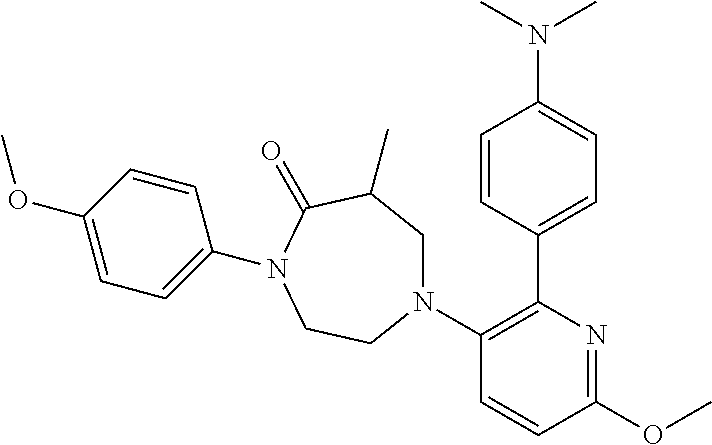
C1C(C)C(=O)N(C2=CC=C(OC)C=C2)CCN1C1=C(C2=CC=C(N(C)C)C=C2)N=C(OC)C=C1
